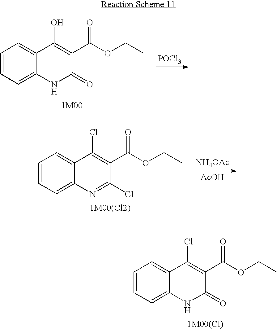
C1=CC=C2C(=C1)C(Cl)=C(C(OCC)=O)C(=O)N2.C1=CC=C2C(=C1)C(O)=C(C(OCC)=O)C(=O)N2.[POCl3].[NH4OAc].[AcOH].C1=CC=C2C(=C1)C(Cl)=C(C(OCC)=O)C(Cl)=N2
